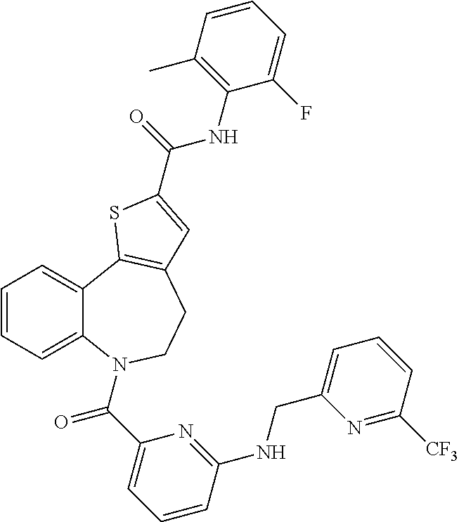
C1=CC=C2C(=C1)C1=C(CCN2C(C2=CC=CC(NCC3=CC=CC([CF3])=N3)=N2)=O)C=C(C(=O)NC2=C(C)C=CC=C2F)S1
